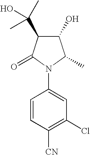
C1=CC([CN])=C(Cl)C=C1N1C(C)C(O)C(C(C)(O)C)C1=O
